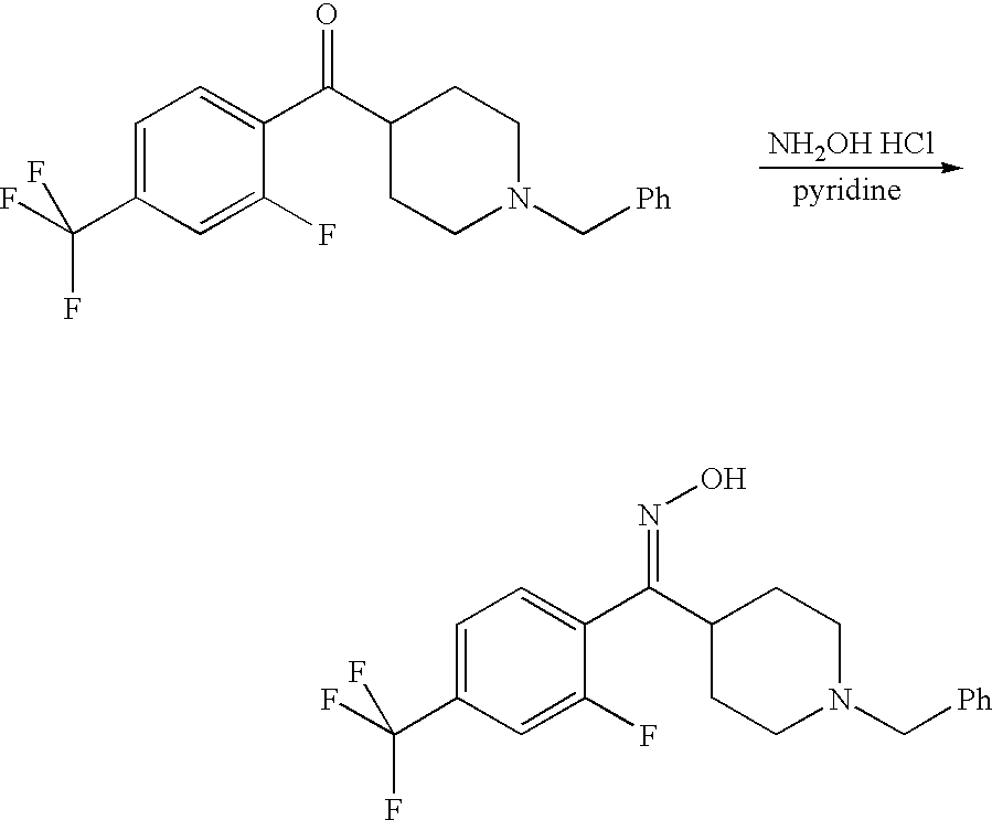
C1=C(C(F)(F)F)C=C(F)C(C(C2CCN(C[Ph])CC2)=NO)=C1.C1=C(C(F)(F)F)C=C(F)C(C(C2CCN(C[Ph])CC2)=O)=C1.[NH2OH HCl]
